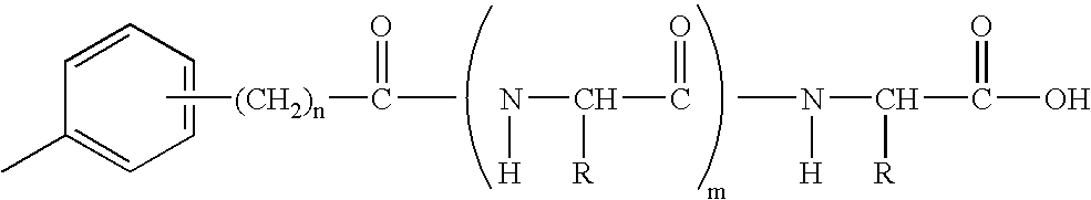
C1=CC(C)=CC=C1.C[(CH2)n]C(=O)C.N(C(C=O)[R])[H].N(C([R])C(=O)O)([H])C
